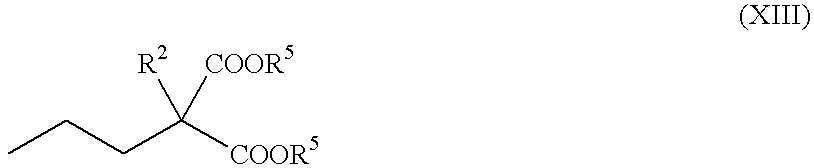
[R2]C([COOR5])([COOR5])CCC
